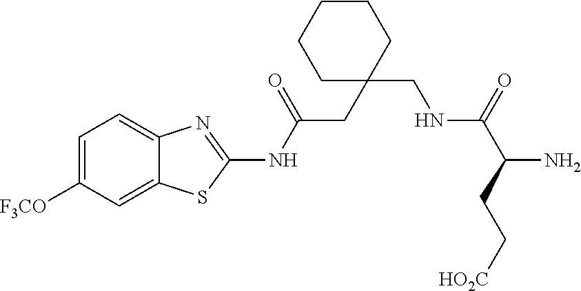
C1=C([F3CO])C=C2C(=C1)N=C(NC(CC1(CNC(=O)C(CC[HO2C])N)CCCCC1)=O)S2
